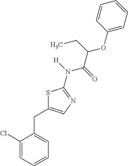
C1(Cl)=CC=CC=C1CC1=CN=C(N([H])C(=O)C(CC)OC2=CC=CC=C2)S1
